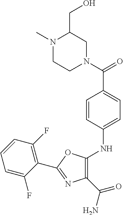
C1(C(N)=O)=C(NC2=CC=C(C(N3CC(CO)N(C)CC3)=O)C=C2)OC(C2=C(F)C=CC=C2F)=N1
